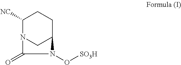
C1([NC])N2CC(CC1)N(O[SO3H])C2=O
